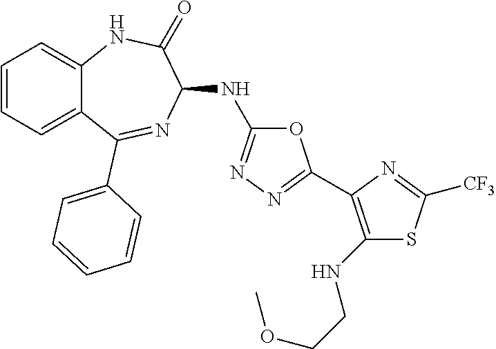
C1(NC2=NN=C(C3=C(NCCOC)SC([CF3])=N3)O2)C(=O)NC2=CC=CC=C2C(C2=CC=CC=C2)=N1
